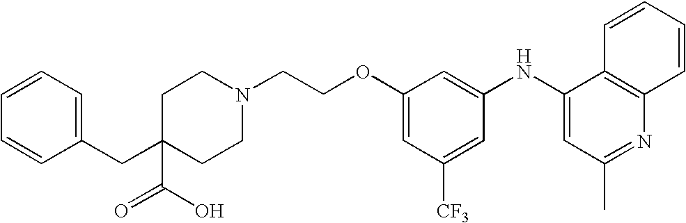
N1(CCOC2=CC([CF3])=CC(NC3=CC(C)=NC4=C3C=CC=C4)=C2)CCC(CC2=CC=CC=C2)(C(O)=O)CC1
